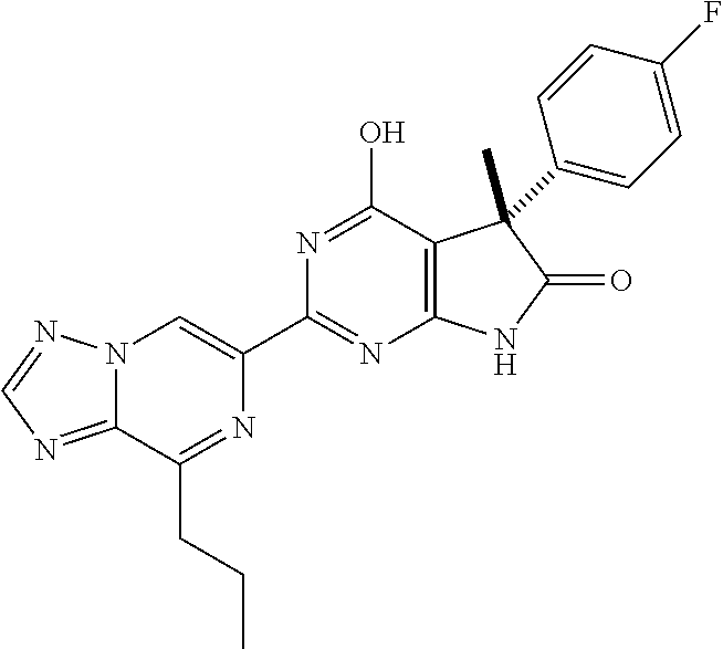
C12=NC=NN1C=C(C1=NC3=C(C(O)=N1)C(C)(C1=CC=C(F)C=C1)C(=O)N3)N=C2CCC
